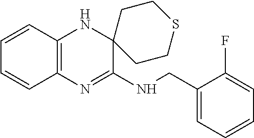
C1=CC2=C(C=C1)N=C(NCC1=CC=CC=C1F)C1(N2)CCSCC1
